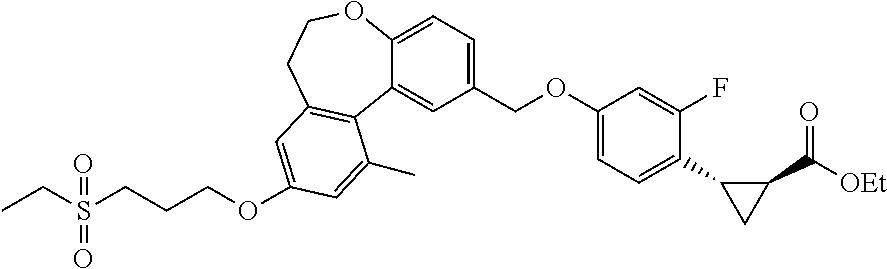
C1(COC2=CC=C(C3C(C(=O)[OEt])C3)C(F)=C2)=CC=C2C(=C1)C1=C(CCO2)C=C(OCCCS(=O)(CC)=O)C=C1C
